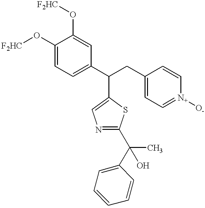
C(C1=CN=C(C(C2=CC=CC=C2)(C)O)S1)(C1=CC=C(O[F2HC])C(O[F2HC])=C1)CC1=CC=[N+]([O-])C=C1
